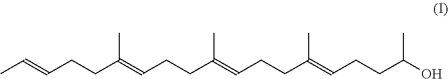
CC=CCCC(=CCCC(=CCCC(=CCCC(O)C)C)C)C
